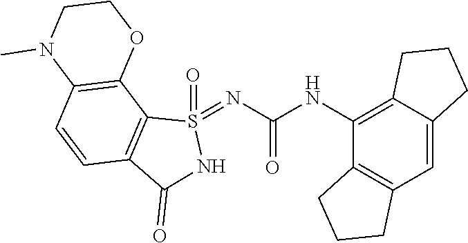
C12=C(C=C3C(=C1NC(=O)N=S1(=O)C4=C(C(=O)N1)C=CC1=C4OCCN1C)CCC3)CCC2
